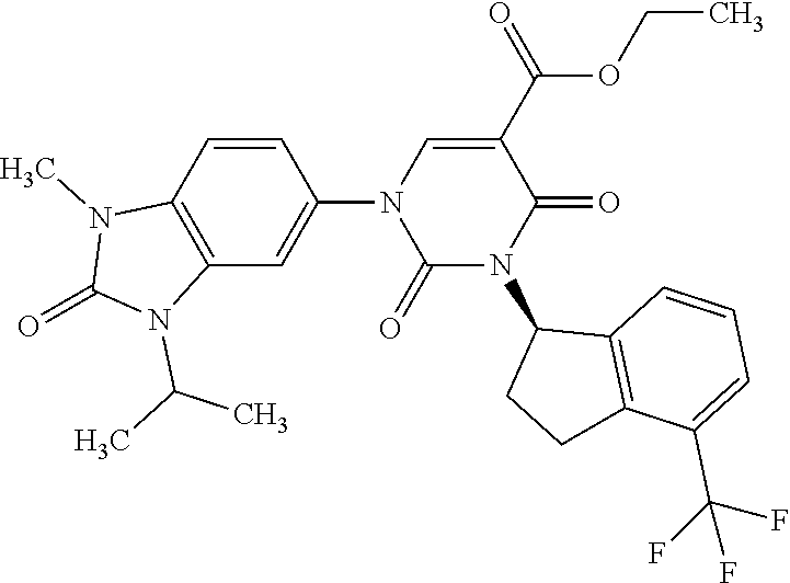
C1=CC2=C(C=C1N1C(=O)N(C3CCC4=C3C=CC=C4C(F)(F)F)C(=O)C(C(OCC)=O)=C1)N(C(C)C)C(=O)N2C
